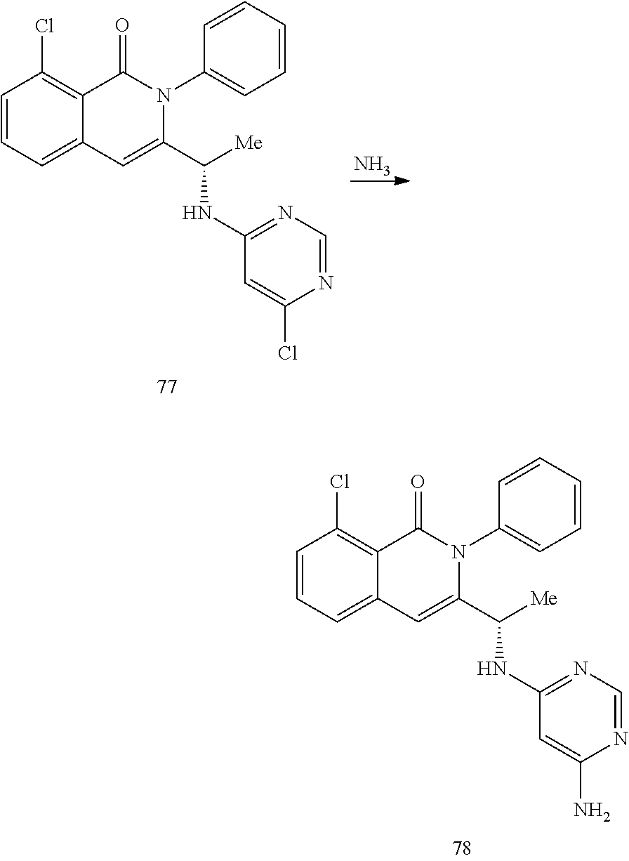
N.C1=CC=CC=C1N1C(=O)C2=C(Cl)C=CC=C2C=C1C([Me])NC1=NC=NC(Cl)=C1.C1=CC=CC=C1N1C(=O)C2=C(Cl)C=CC=C2C=C1C([Me])NC1=NC=NC(N)=C1
